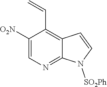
C1([O2N])=CN=C2C(=C1C=C)C=CN2[SO2Ph]
